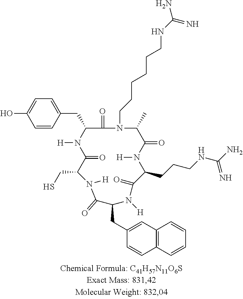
C1=CC(CC2C(=O)N(CCCCCCNC(N)=N)C(C)C(=O)N([H])C(CCCNC(N)=N)C(=O)N([H])C(CC3=CC4=C(C=CC=C4)C=C3)C(=O)N([H])C(CS)C(=O)N2[H])=CC=C1O
